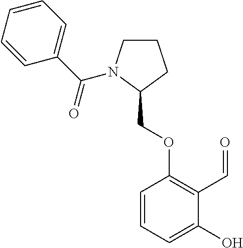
C1(COC2=C(C=O)C(O)=CC=C2)CCCN1C(C1=CC=CC=C1)=O
